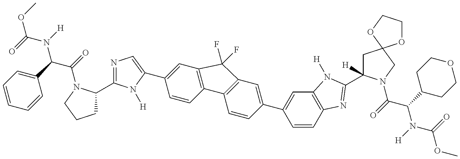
COC(N(C(C(=O)N1C(C2=NC=C(C3=CC4=C(C=C3)C3=C(C=C(C5=CC6=C(C=C5)N=C(C5([H])CC7(CN5C(=O)C(C5CCOCC5)N([H])C(=O)OC)OCCO7)N6[H])C=C3)C4(F)F)N2[H])CCC1)C1=CC=CC=C1)[H])=O
